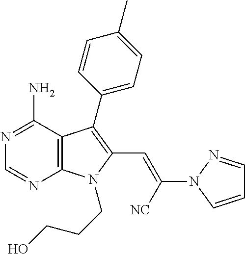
N1=C(N)C2=C(N=C1)N(CCCO)C(C=C([NC])N1N=CC=C1)=C2C1=CC=C(C)C=C1
